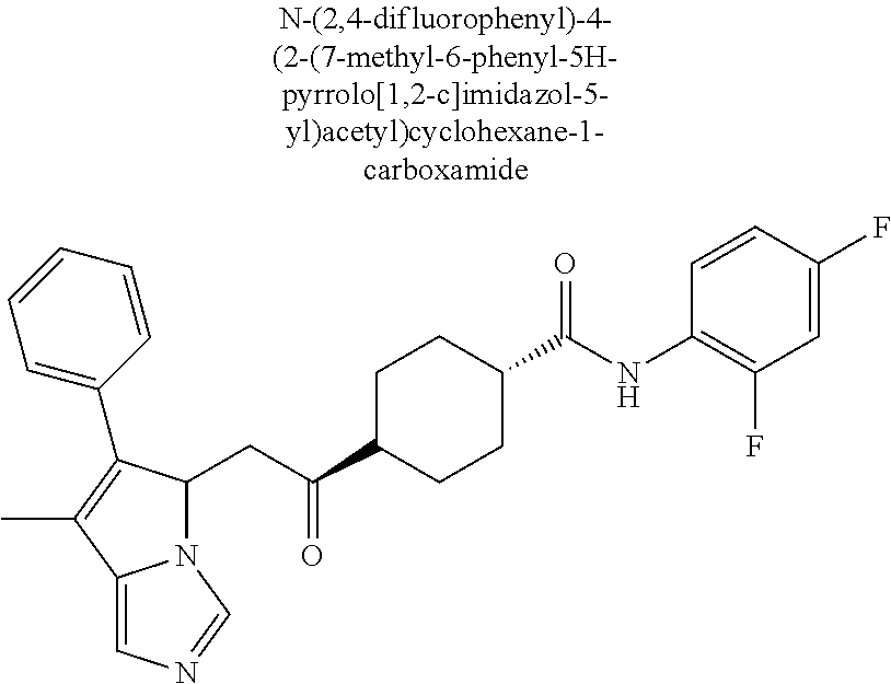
N12C(CC(C3CCC(C(NC4=C(F)C=C(F)C=C4)=O)CC3)=O)C(C3=CC=CC=C3)=C(C)C1=CN=C2
